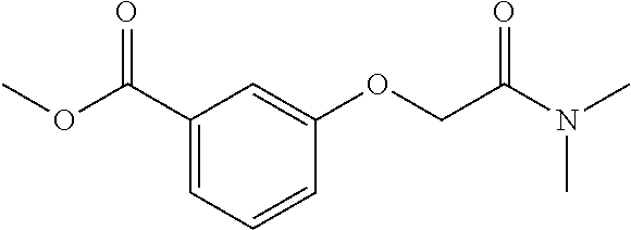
COC(C1=CC=CC(OCC(N(C)C)=O)=C1)=O
